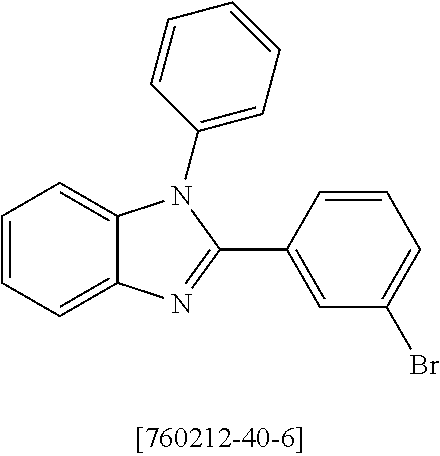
C1=CC=C2C(=C1)N(C1=CC=CC=C1)C(C1=CC(Br)=CC=C1)=N2
